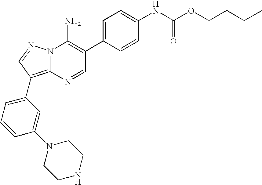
N12C(=C(C3=CC=CC(N4CCNCC4)=C3)C=N1)N=CC(C1=CC=C(NC(OCCCC)=O)C=C1)=C2N
